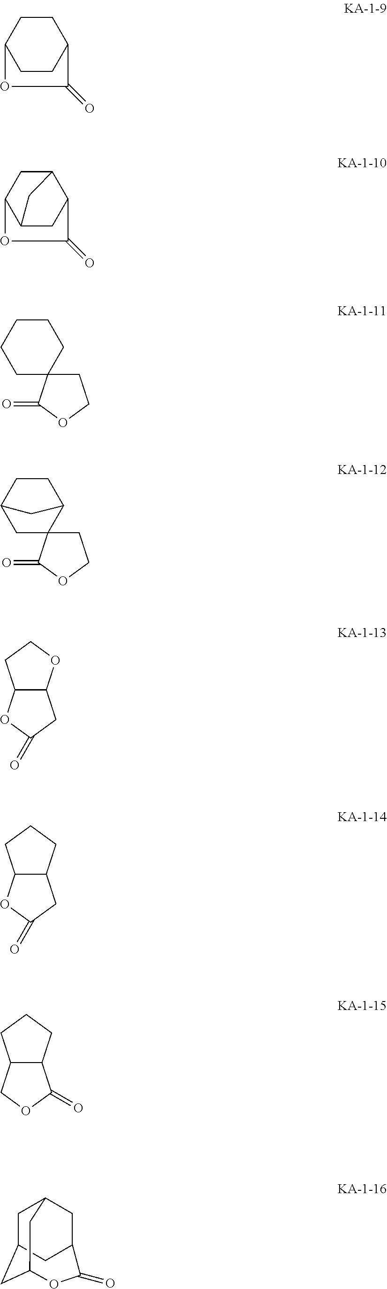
C1CC2CCC1OC2=O.C12CC3C(CC1OC3=O)C2.C1C2(C(=O)OC1)CCCCC2.C1C2(C(=O)OC1)C1CCC(C2)C1.C12C(OC(=O)C1)CCO2.C12C(OC(=O)C1)CCC2.C12C(COC1=O)CCC2.C1C2CC3OC(=O)C(CC1C3)C2
